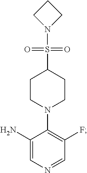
C1(N2CCC(S(=O)(=O)N3CCC3)CC2)=C(F)C=NC=C1N
